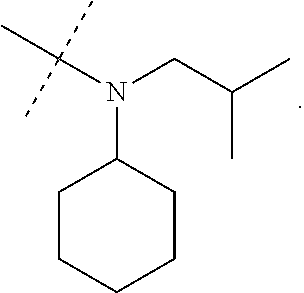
CC(C)CN(C(C)(C)C)C1CCCCC1
